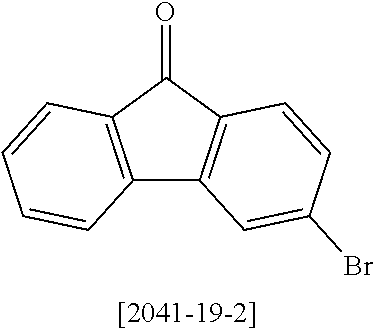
C12=C(C(=O)C3=C1C=C(Br)C=C3)C=CC=C2
